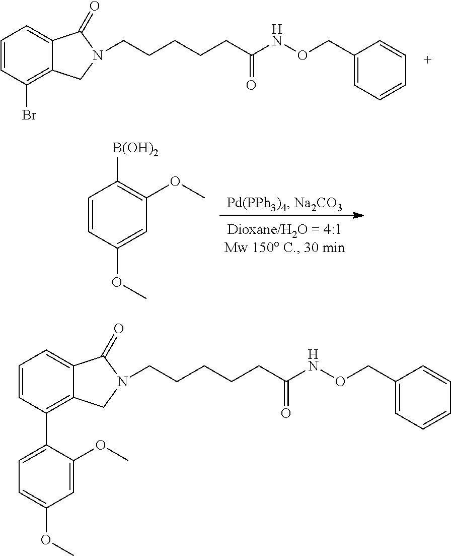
C(CCCCC(NOCC1=CC=CC=C1)=O)N1CC2=C(Br)C=CC=C2C1=O.C1=CC(OC)=CC(OC)=C1[B(OH)2].C(CCCCC(NOCC1=CC=CC=C1)=O)N1CC2=C(C3=CC=C(OC)C=C3OC)C=CC=C2C1=O
